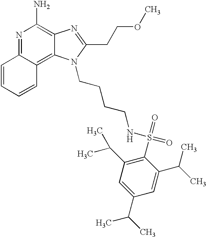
N1=C2C(=C3C(=C1N)N=C(CCOC)N3CCCCNS(=O)(=O)C1=C(C(C)C)C=C(C(C)C)C=C1C(C)C)C=CC=C2
